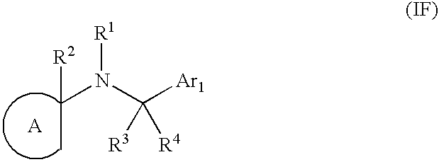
C([R2])(N(C([Ar1])([R4])[R3])[R1])C
